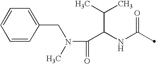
C1=CC=CC=C1CN(C)C(C(NC(=O)C)C(C)C)=O
